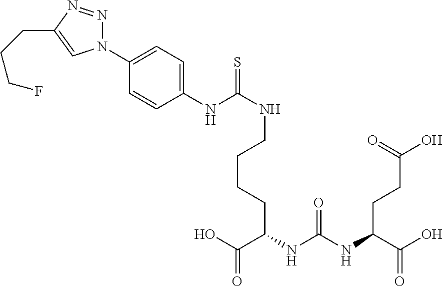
C(C(NC(NC(C(O)=O)CCC(O)=O)=O)CCCCNC(=S)NC1=CC=C(N2N=NC(CCCF)=C2)C=C1)(O)=O
